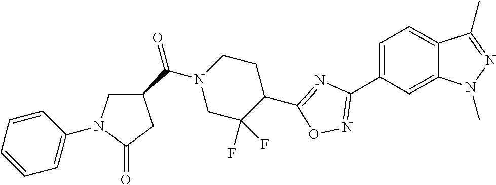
C1=C(C2=NOC(C3CCN(C(C4CN(C5=CC=CC=C5)C(=O)C4)=O)CC3(F)F)=N2)C=C2C(=C1)C(C)=NN2C
